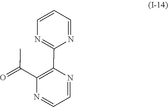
C1=NC(C(=O)C)=C(C2=NC=CC=N2)N=C1
